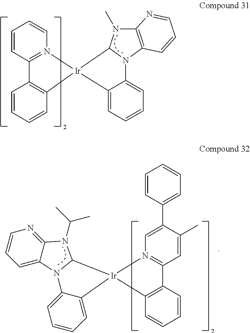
C12=CC=CC=C1N1C(N(C)C3=C1C=CC=N3)[Ir]21C2=C(C=CC=C2)C2=N1C=CC=C2.C1=C2C(=NC=C1)N(C(C)C)C1N2C2=CC=CC=C2[Ir]12N1=C(C=C(C)C(C3=CC=CC=C3)=C1)C1=C2C=CC=C1
